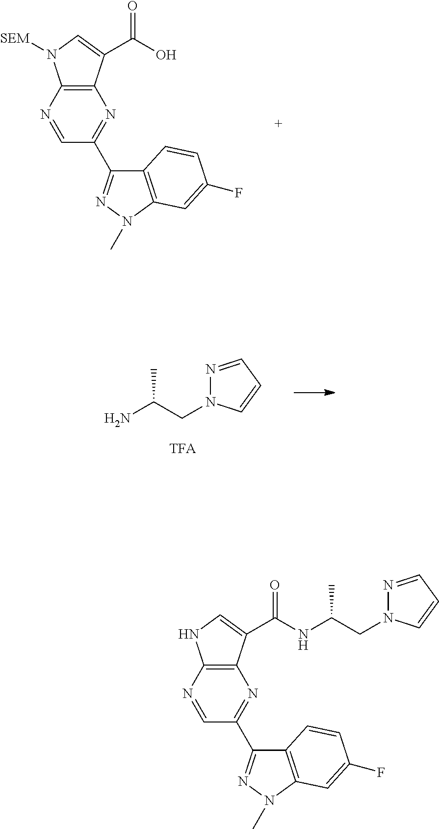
C12=C(N=CC(C3=NN(C)C4=C3C=CC(F)=C4)=N1)N([SEM])C=C2C(O)=O.CC(CN1N=CC=C1)N.C12=C(N=CC(C3=NN(C)C4=C3C=CC(F)=C4)=N1)NC=C2C(NC(C)CN1N=CC=C1)=O
